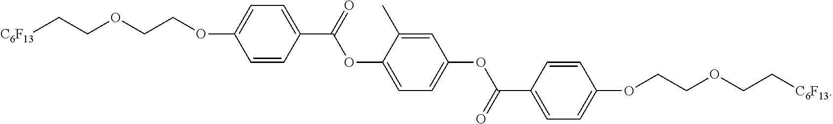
O(C1=CC=C(C(=O)OC2=CC=C(OC(C3=CC=C(OCCOCC[C6F13])C=C3)=O)C=C2C)C=C1)CCOCC[C6F13]
